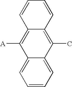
C1=CC=C2C(=C1)C([A])=C1C(=C2C)C=CC=C1
